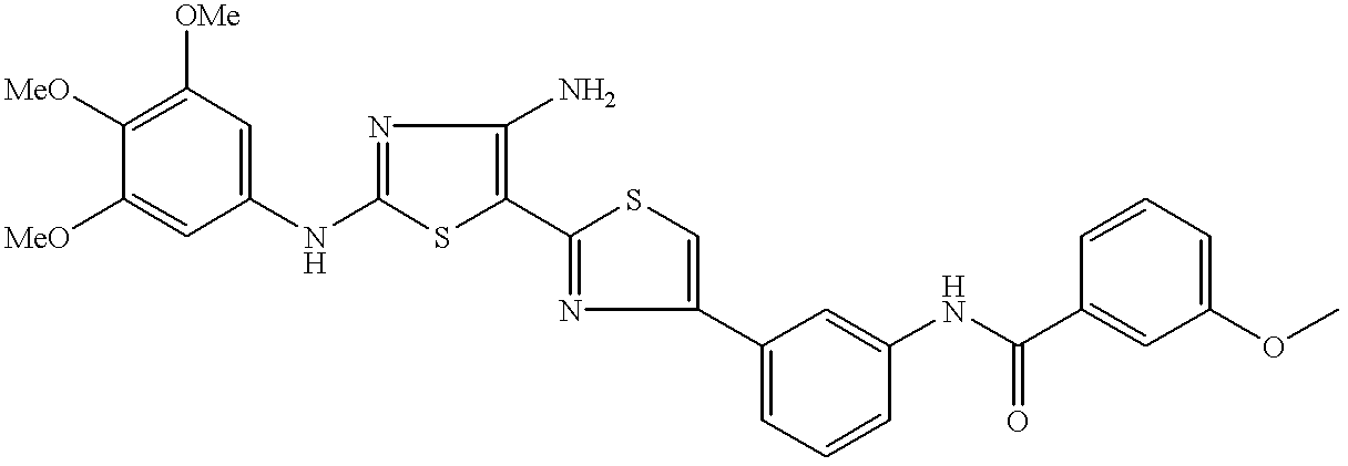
[MeO]C1=C([OMe])C=C(NC2=NC(N)=C(C3=NC(C4=CC=CC(NC(C5=CC(OC)=CC=C5)=O)=C4)=CS3)S2)C=C1[MeO]
